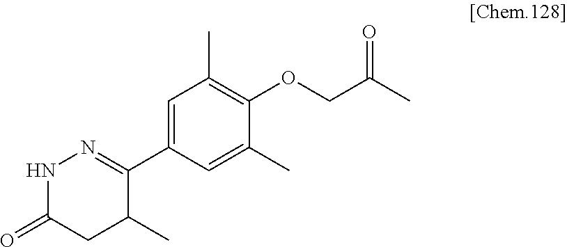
C1(C2=NNC(=O)CC2C)=CC(C)=C(OCC(C)=O)C(C)=C1
